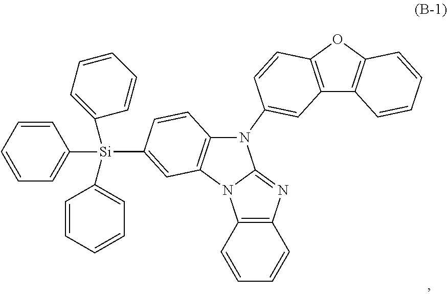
[Si](C1=CC=CC=C1)(C1=CC=CC=C1)(C1=CC=CC=C1)C1=CC2=C(N(C3=CC4=C(OC5=C4C=CC=C5)C=C3)C3=NC4=C(N23)C=CC=C4)C=C1
